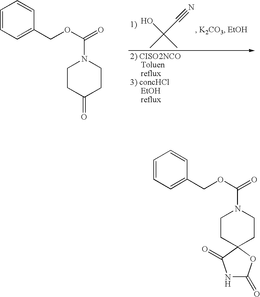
OC(C)(C#N)C.C1=CC=C(COC(=O)N2CCC(=O)CC2)C=C1.C1=CC=C(COC(=O)N2CCC3(CC2)C(=O)NC(=O)O3)C=C1
